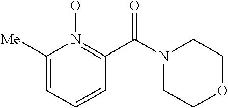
C1([Me])=CC=CC(C(N2CCOCC2)=O)=N1O
